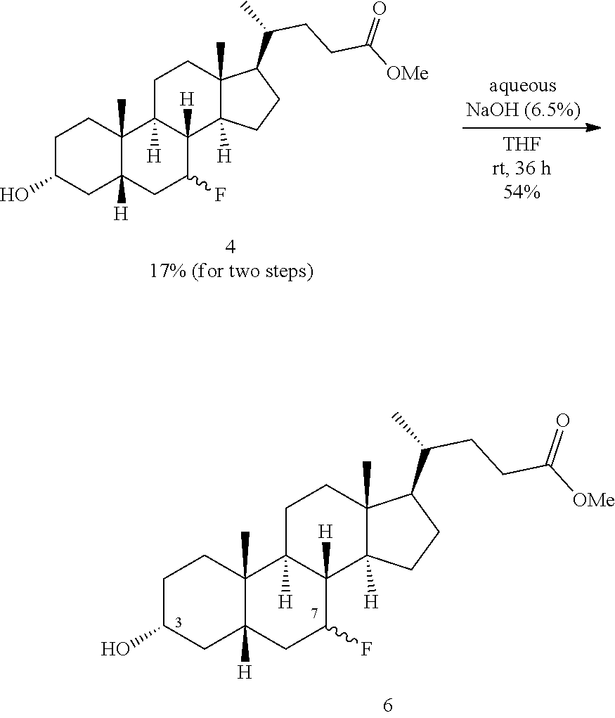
C1C(O)CC2([H])C(C)(C1)C1([H])C([H])(C(F)C2)C2([H])C(C)(CC1)C(C(C)CCC([OMe])=O)CC2.C1C(O)CC2([H])C(C)(C1)C1([H])C([H])(C(F)C2)C2([H])C(C)(CC1)C(C(C)CCC([OMe])=O)CC2
